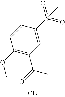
C1(OC)=C(C(=O)C)C=C(S(=O)(=O)C)C=C1.[CB]
